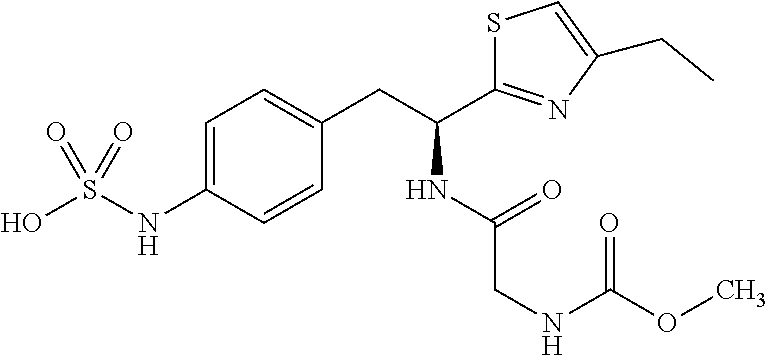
C1=C(NS(O)(=O)=O)C=CC(CC(NC(CNC(=O)OC)=O)C2=NC(CC)=CS2)=C1
